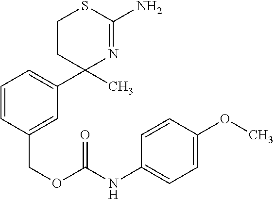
C1CC(C2=CC=CC(COC(NC3=CC=C(OC)C=C3)=O)=C2)(C)N=C(N)S1
